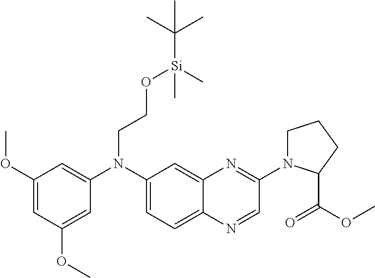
C1(OC)=CC(OC)=CC(N(C2=CC=C3C(=C2)N=C(N2CCCC2C(OC)=O)C=N3)CCO[Si](C(C)(C)C)(C)C)=C1
